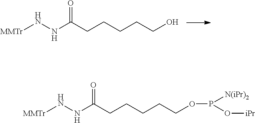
[MMTr]NNC(CCCCCO)=O.[MMTr]NNC(CCCCCOP(O[iPr])[N(iPr)2])=O
